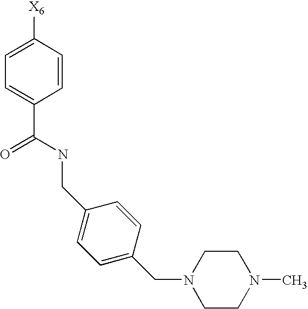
C1=CC([X6])=CC=C1C(NCC1=CC=C(CN2CCN(C)CC2)C=C1)=O
